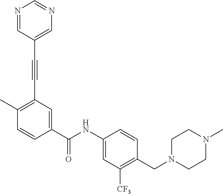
C1(C)=C(C#CC2=CN=CN=C2)C=C(C(NC2=CC([CF3])=C(CN3CCN(C)CC3)C=C2)=O)C=C1
